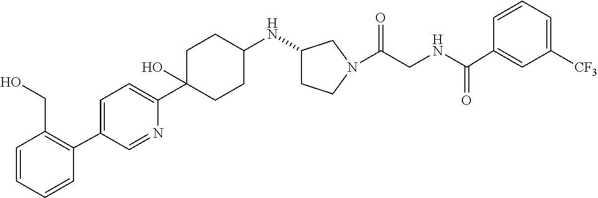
C1=C(C2=C(CO)C=CC=C2)C=NC(C2(O)CCC(NC3CCN(C(CNC(C4=CC([CF3])=CC=C4)=O)=O)C3)CC2)=C1
